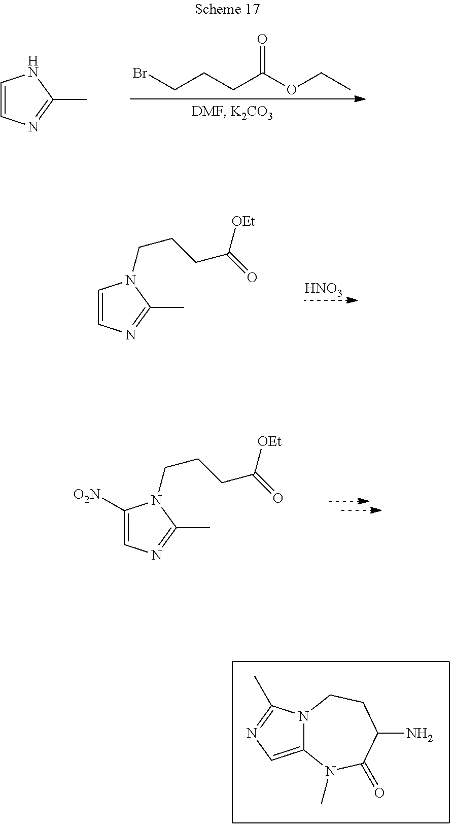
BrCCCC(OCC)=O.C1=CN=C(C)N1.[HNO3].C1=CN=C(C)N1CCCC(=O)[OEt].C1([O2N])=CN=C(C)N1CCCC(=O)[OEt].C12=CN=C(C)N1CCC(N)C(=O)N2C
